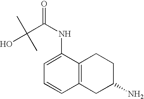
C12=C(C(NC(C(O)(C)C)=O)=CC=C1)CCC(N)C2
